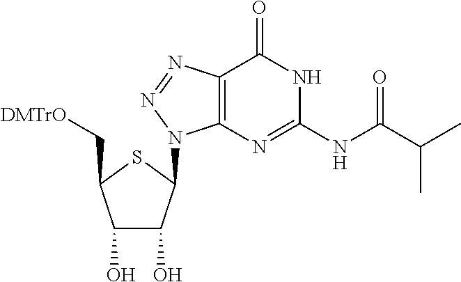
OC1C(O)C(C[DMTrO])SC1N1C2=C(N=N1)C(=O)NC(NC(C(C)C)=O)=N2
